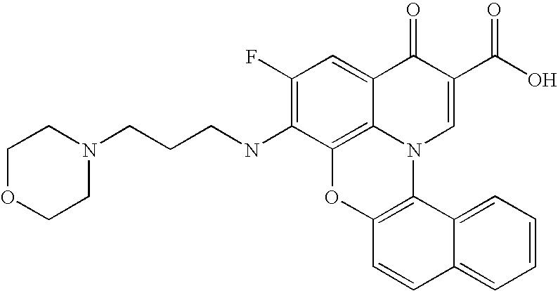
C1(F)=C(NCCCN2CCOCC2)C2=C3C(=C1)C(=O)C(C(O)=O)=CN3C1=C(O2)C=CC2=CC=CC=C12
